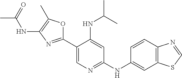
C1(C2=NC(NC(C)=O)=C(C)O2)=CN=C(NC2=CC3=C(C=C2)N=CS3)C=C1NC(C)C
